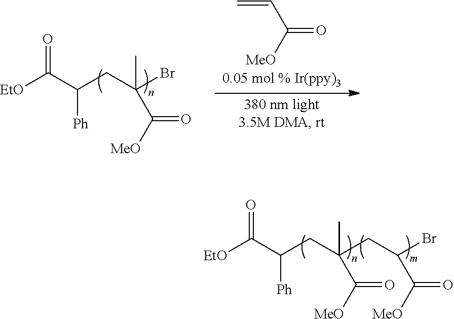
C(C(Br)C([MeO])=O)C(CC(C([EtO])=O)[Ph])(C([MeO])=O)C.[EtO]C(C(CC(Br)(C([MeO])=O)C)[Ph])=O.C(=O)([MeO])C=C
